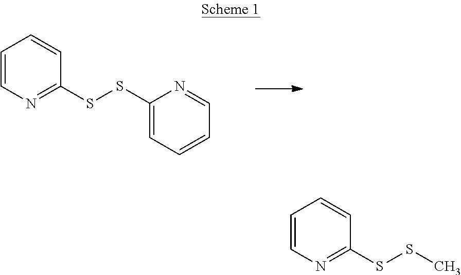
C1=CN=C(SSC2=CC=CC=N2)C=C1.C1=CN=C(SSC)C=C1
